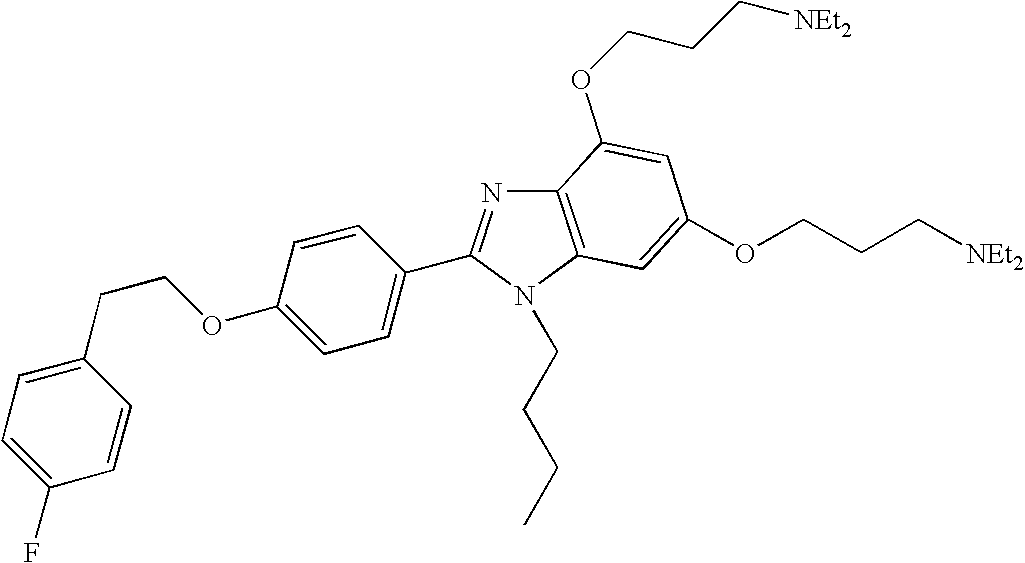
C12=C(N(CCCC)C(C3=CC=C(OCCC4=CC=C(F)C=C4)C=C3)=N1)C=C(OCCC[NEt2])C=C2OCCC[NEt2]
